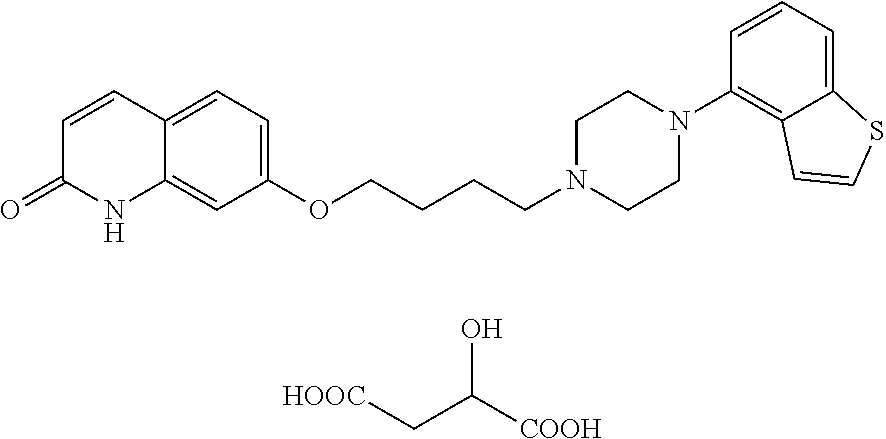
C12=CC(OCCCCN3CCN(C4=C5C(=CC=C4)SC=C5)CC3)=CC=C1C=CC(=O)N2.[HOOC]CC([COOH])O
